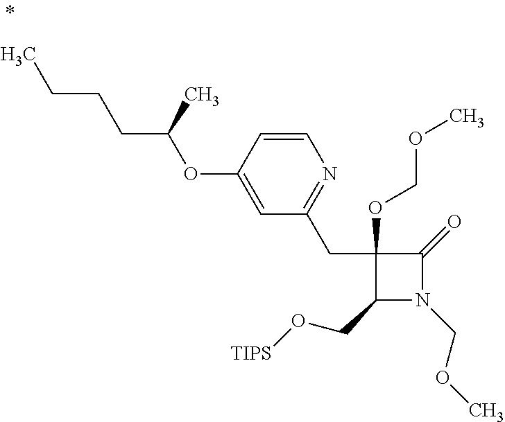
C1(CC2=NC=CC(OC(CCCC)C)=C2)(OCOC)C(CO[TIPS])N(COC)C1=O
